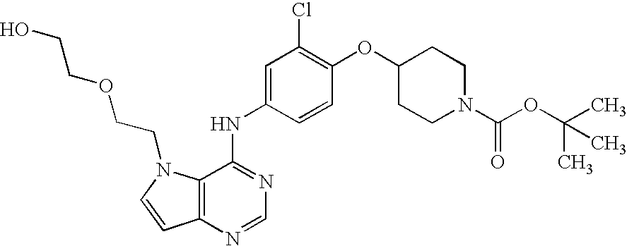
OCCOCCN1C2=C(C=C1)N=CN=C2NC1=CC(Cl)=C(OC2CCN(C(OC(C)(C)C)=O)CC2)C=C1
